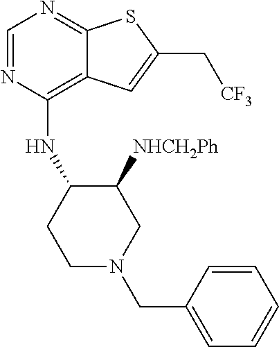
C1=NC(NC2CCN(CC3=CC=CC=C3)CC2[NHCH2Ph])=C2C(=N1)SC(C[CF3])=C2
